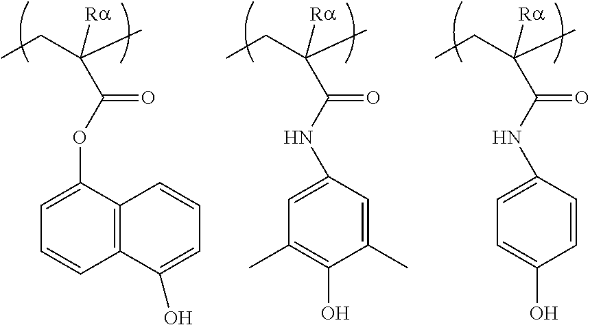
C(C(C)(CC)[Ra])(OC1=CC=CC2=C1C=CC=C2O)=O.C(C(C)(CC)[Ra])(NC1=CC(C)=C(O)C(C)=C1)=O.C(C(C)(CC)[Ra])(NC1=CC=C(O)C=C1)=O
